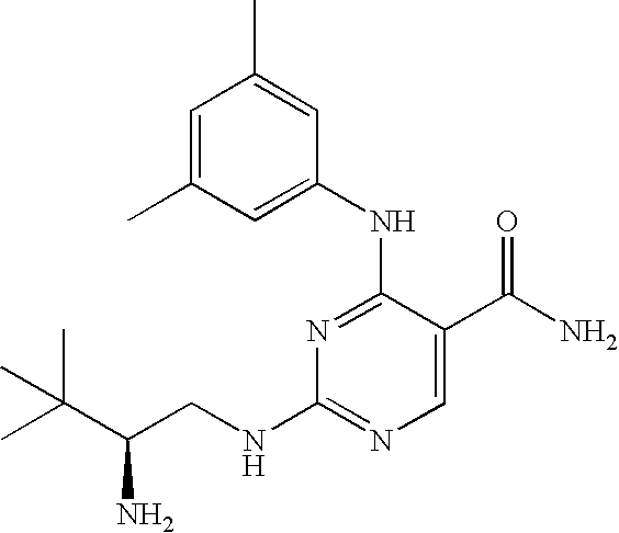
N1=C(NC2=CC(C)=CC(C)=C2)C(C(N)=O)=CN=C1NCC(C(C)(C)C)N
